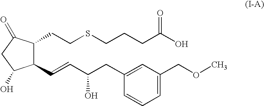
C1(C=CC(CC2=CC(COC)=CC=C2)O)C(CCSCCCC(O)=O)C(=O)CC1O
